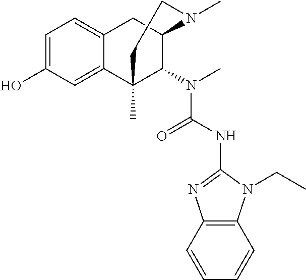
C1=C(O)C=C2C(=C1)CC1C(N(C(=O)NC3=NC4=C(C=CC=C4)N3CC)C)C2(C)CCN1C
